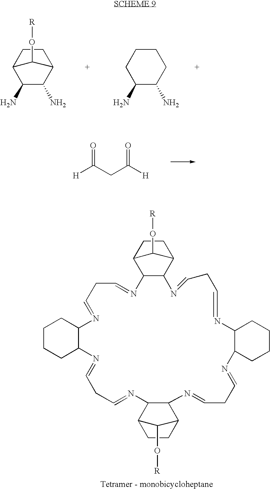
NC1C(N)C2CCC1C2O[R].NC1C(N)CCCC1.[H]C(CC([H])=O)=O.C1CC2C(O[R])C1C1N=CCC=NC3CCCCC3N=CCC=NC3C(C4CCC3C4O[R])N=CCC=NC3C(CCCC3)N=CCC=NC21
